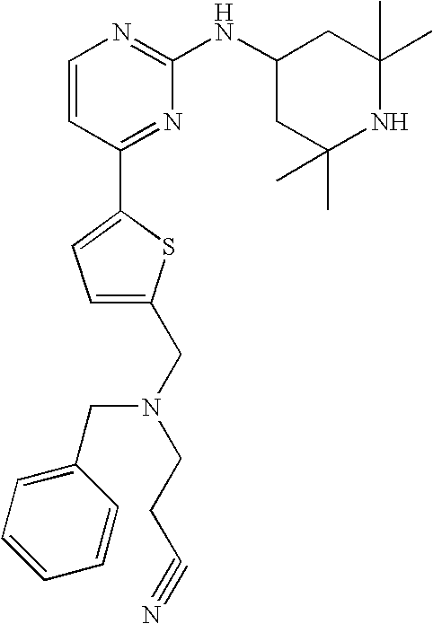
C1=CC(C2=CC=C(CN(CCC#N)CC3=CC=CC=C3)S2)=NC(NC2CC(C)(C)NC(C)(C)C2)=N1
